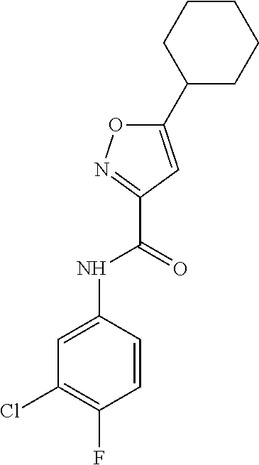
C1(NC(C2=NOC(C3CCCCC3)=C2)=O)=CC(Cl)=C(F)C=C1
